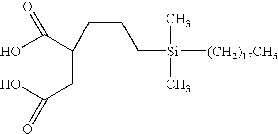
OC(C(CC(O)=O)CCC[Si](C)(C)[(CH2)17CH3])=O
